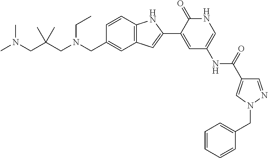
C(C1=CC2=C(C=C1)NC(C1=CC(NC(C3=CN(CC4=CC=CC=C4)N=C3)=O)=CNC1=O)=C2)N(CC(CN(C)C)(C)C)CC
